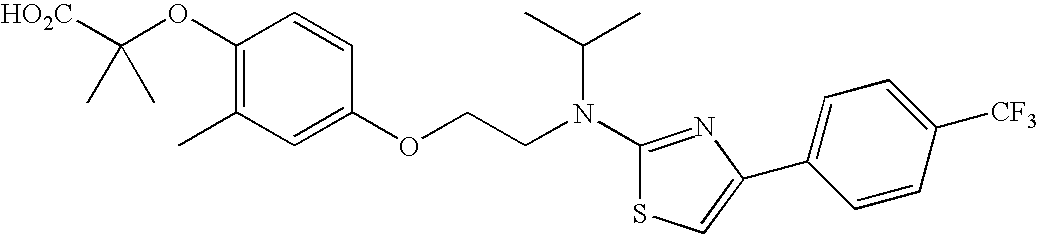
[HO2C]C(OC1=C(C)C=C(OCCN(C2=NC(C3=CC=C([CF3])C=C3)=CS2)C(C)C)C=C1)(C)C
